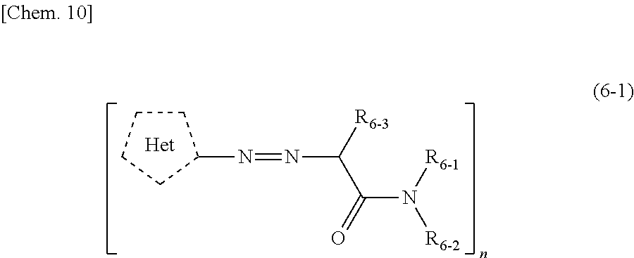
C1CCCC1N=NC(C(=O)N([R6-1])[R6-2])[R6-3]
